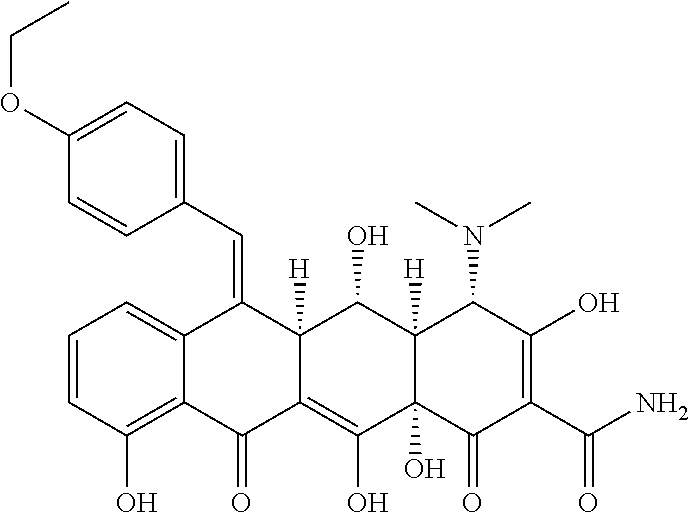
C1=CC(O)=C2C(=C1)C(=CC1=CC=C(OCC)C=C1)C1([H])C(=C(O)C3(O)C([H])(C1O)C(N(C)C)C(O)=C(C(N)=O)C3=O)C2=O
